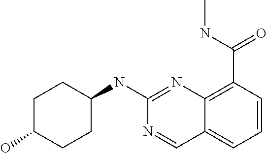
N1=CC2=CC=CC(C(NC)=O)=C2N=C1NC1CCC(O)CC1
